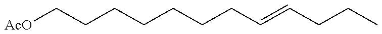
C(CCCCCCC=CCCC)[AcO]
